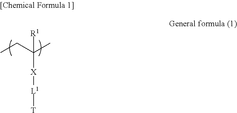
C([X][L1][T])(CC)(C)[R1]
